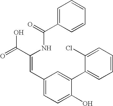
C1=C(C(=O)NC(C(=O)O)=CC2=CC=C(O)C(C3=CC=CC=C3Cl)=C2)C=CC=C1
